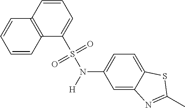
C1=CC2=C(C(S(N(C3=CC=C4C(=C3)N=C(C)S4)[H])(=O)=O)=C1)C=CC=C2
